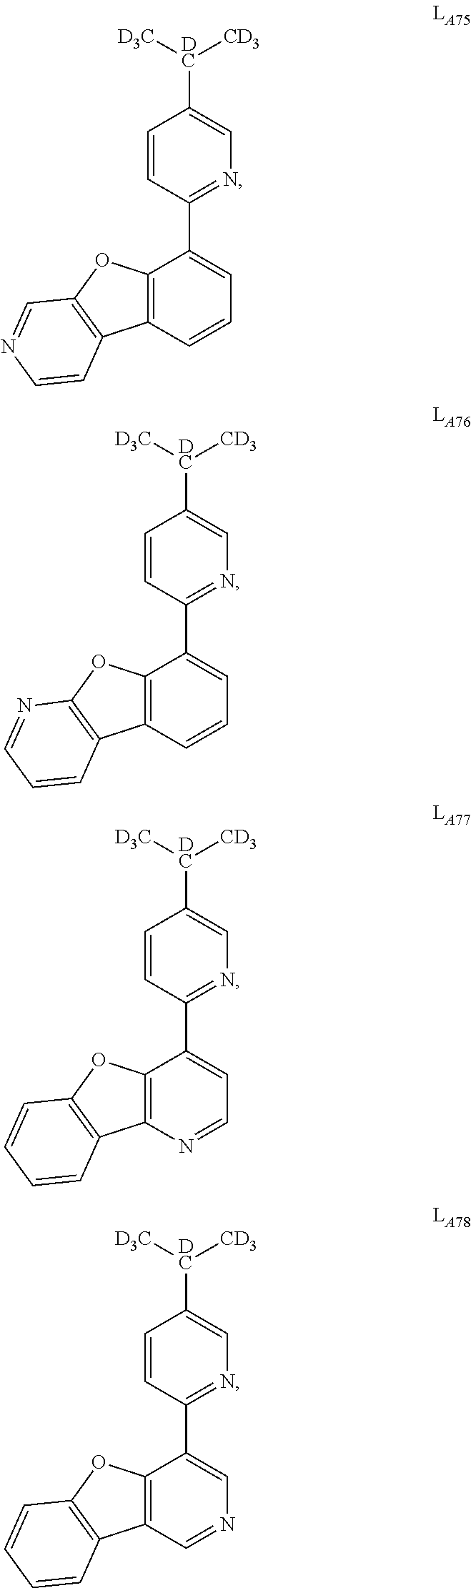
C1=CC(C2=CC=CC3=C2OC2=C3C=CN=C2)=NC=C1[DC]([D3C])[CD3].C1=CC(C2=CC=CC3=C2OC2=C3C=CC=N2)=NC=C1[DC]([D3C])[CD3].C1=CC(C2=CC=NC3=C2OC2=C3C=CC=C2)=NC=C1[DC]([D3C])[CD3].C1=CC(C2=CN=CC3=C2OC2=C3C=CC=C2)=NC=C1[DC]([D3C])[CD3]
